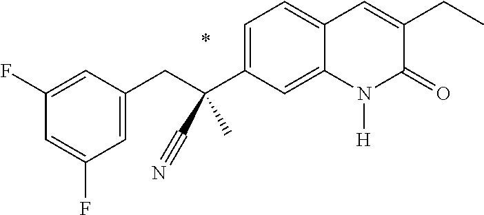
C(C1=CC(F)=CC(F)=C1)C(C1=CC=C2C(=C1)N([H])C(=O)C(CC)=C2)(C)C#N
